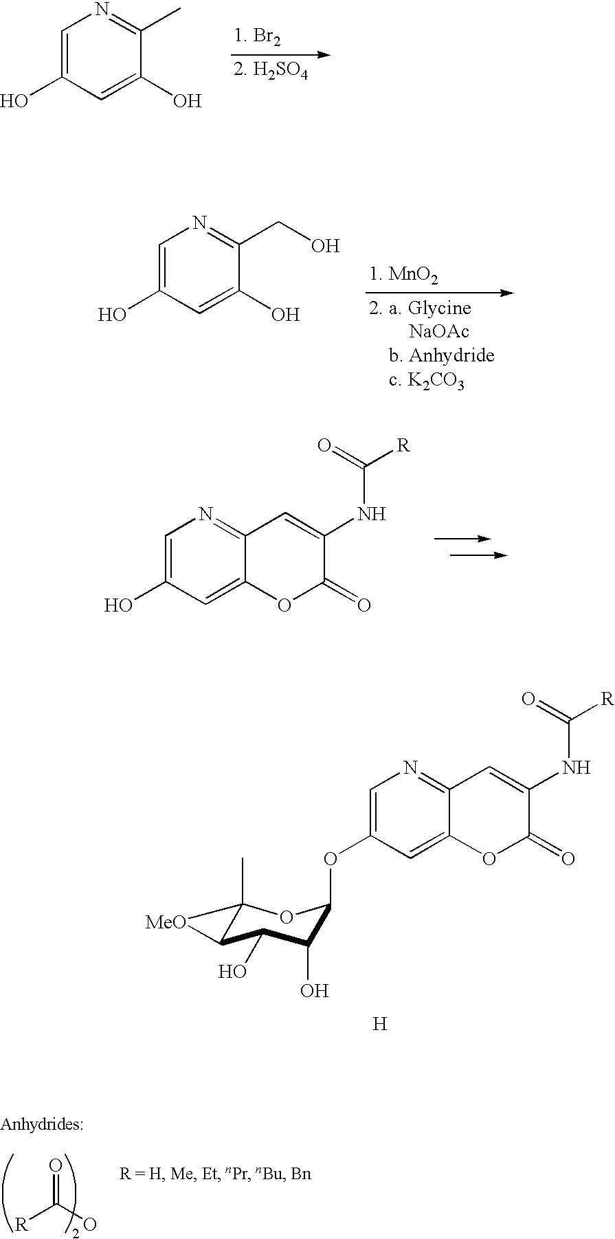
C1=C(OC2C(O)C(O)C3C(C)(O2)[MeO]3)C=C2C(=N1)C=C(NC([R])=O)C(=O)O2.[H].C1=C(O)C=C(O)C(C)=N1.C1=C(O)C=C(O)C(CO)=N1.C1=C(O)C=C2C(=N1)C=C(NC([R])=O)C(=O)O2.[R]C(O)=O
